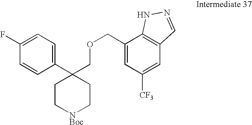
C1(COCC2(C3=CC=C(F)C=C3)CC[NBoc]CC2)=CC([CF3])=CC2=C1NN=C2
